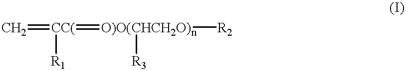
C=[CC(](=[O)O(CHCH2O)n]([R2])[R3])[R1]
